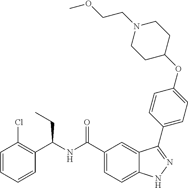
C1=CC=CC(C(NC(C2=CC=C3C(=C2)C(C2=CC=C(OC4CCN(CCOC)CC4)C=C2)=NN3)=O)CC)=C1Cl
